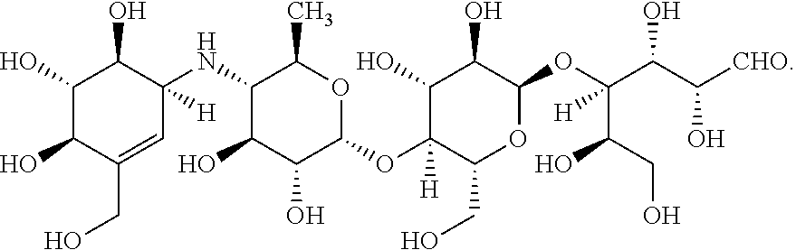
C1(O)C(O)C(CO)=CC(NC2C(O)C(O)C(OC3([H])C(CO)OC(OC(C(O)CO)([H])C(O)C(O)[CHO])C(O)C3O)OC2C)([H])C1O
